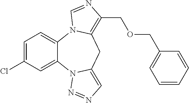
C1=C(Cl)C=C2C(=C1)N1C(=C(COCC3=CC=CC=C3)N=C1)CC1=CN=NN21
